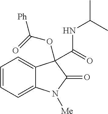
[Ph]C(=O)OC1(C(=O)NC(C)C)C2=CC=CC=C2N([Me])C1=O
